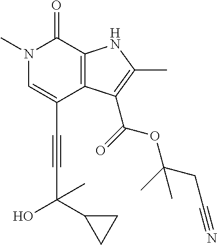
C(C1=CN(C)C(=O)C2=C1C(C(=O)OC(CC#N)(C)C)=C(C)N2)#CC(O)(C1CC1)C
